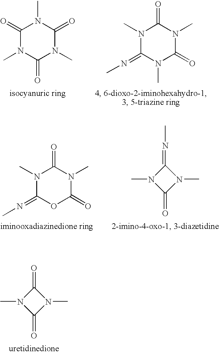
C1(=O)N(C)C(=O)N1C.C1(=O)N(C)C(=O)N(C)C(=O)N1C.N1(C)C(=NC)N(C)C(=O)N(C)C1=O.N1(C)C(=NC)OC(=O)N(C)C1=O.C1(=NC)N(C)C(=O)N1C
